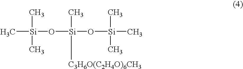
C[Si](O[Si](O[Si](C)(C)C)(C)[C3H6O(C2H4O)6CH3])(C)C
